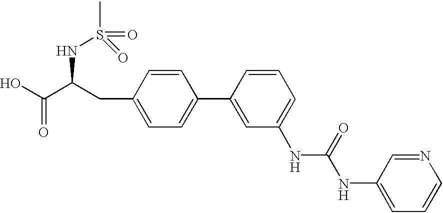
CS(=O)(=O)NC(C(O)=O)CC1=CC=C(C2=CC(NC(NC3=CC=CN=C3)=O)=CC=C2)C=C1
